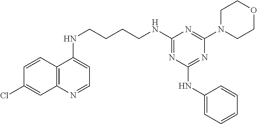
C1=CC2=C(C=C1Cl)N=CC=C2NCCCCNC1=NC(NC2=CC=CC=C2)=NC(N2CCOCC2)=N1
